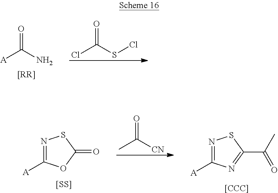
[A]C(N)=O.[[RR]].ClC(=O)SCl.[A]C1=NSC(=O)O1.[[SS]].CC(=O)[CN].[A]C1=NSC(C(=O)C)=N1.[[CCC]]
